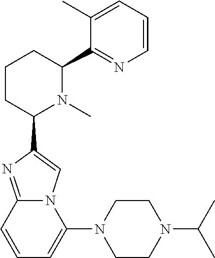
C1CC(C2=CN3C(=N2)C=CC=C3N2CCN(C(C)C)CC2)N(C)C(C2=NC=CC=C2C)C1
